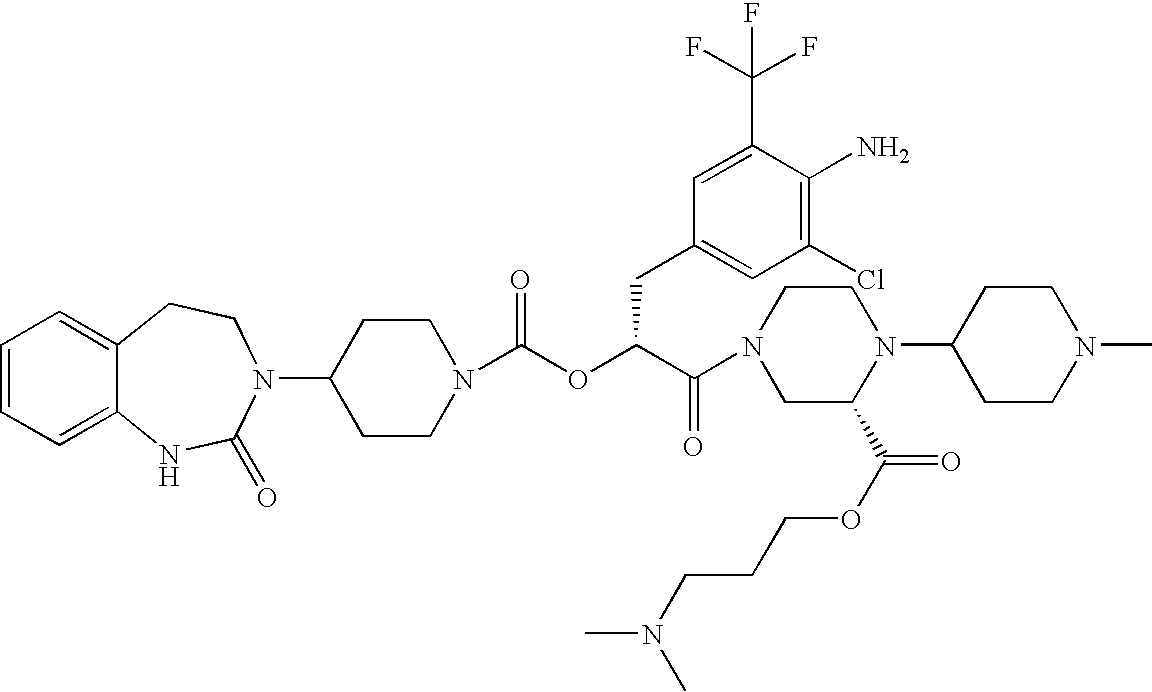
C1(N2C(=O)NC3=CC=CC=C3CC2)CCN(C(OC(C(N2CC(C(OCCCN(C)C)=O)N(C3CCN(C)CC3)CC2)=O)CC2=CC(Cl)=C(N)C(C(F)(F)F)=C2)=O)CC1
